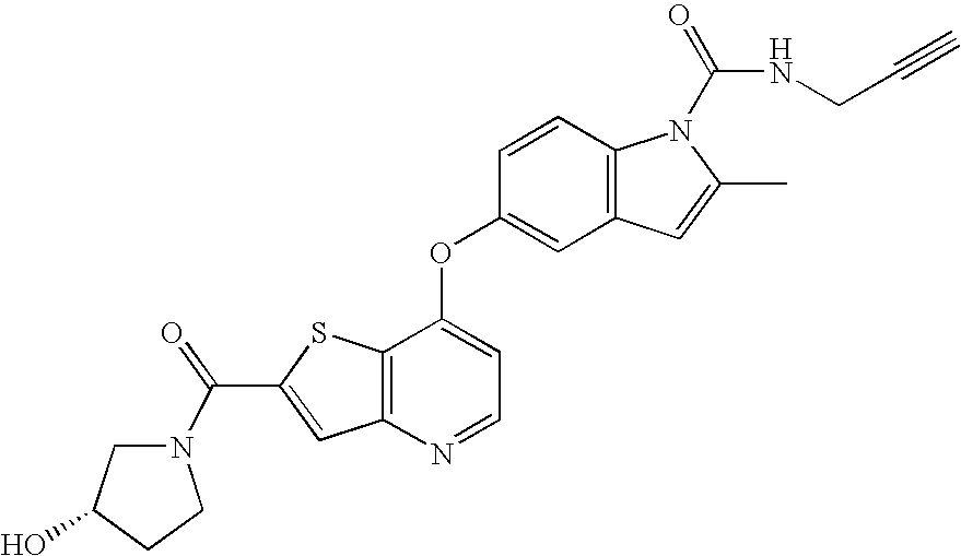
C12=C(C(OC3=CC4=C(C=C3)N(C(=O)NCC#C)C(C)=C4)=CC=N1)SC(C(=O)N1CC(O)CC1)=C2
